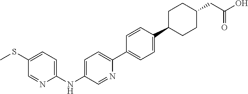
N(C1=CC=C(C2=CC=C(C3CCC(CC(=O)O)CC3)C=C2)N=C1)C1=CC=C(SC)C=N1
